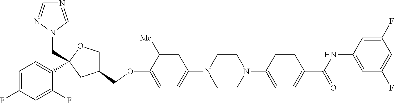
C1=C([Me])C(OCC2COC(CN3C=NC=N3)(C3=CC=C(F)C=C3F)C2)=CC=C1N1CCN(C2=CC=C(C(NC3=CC(F)=CC(F)=C3)=O)C=C2)CC1
